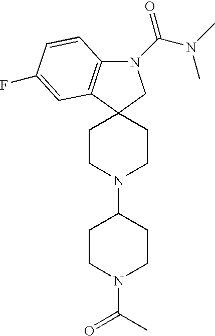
N1(C2CCN(C(C)=O)CC2)CCC2(CC1)C1=C(N(C(N(C)C)=O)C2)C=CC(F)=C1
